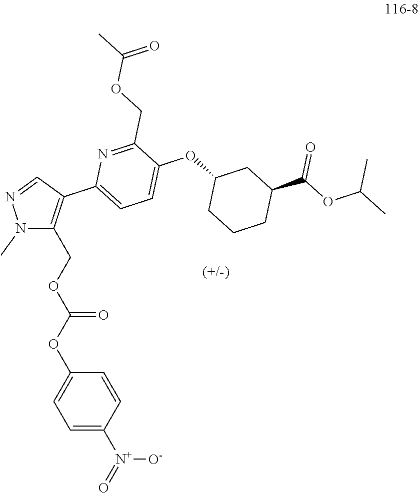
N1(C)C(COC(OC2=CC=C([N+]([O-])=O)C=C2)=O)=C(C2=CC=C(OC3CC(C(OC(C)C)=O)CCC3)C(COC(C)=O)=N2)C=N1
